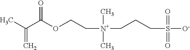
CC(C(OCC[N+](C)(C)CCCS(=O)(=O)[O-])=O)=C
